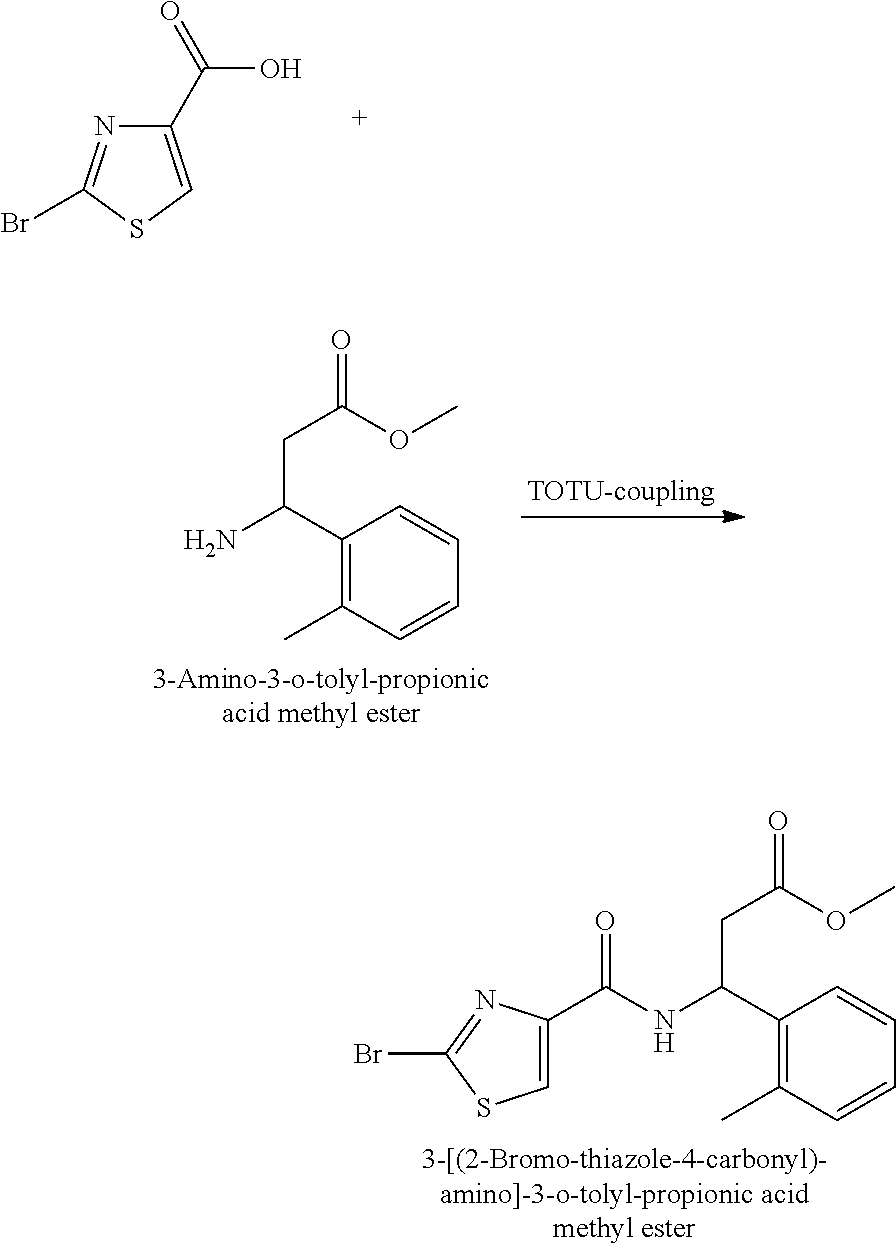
C1(C(=O)O)=CSC(Br)=N1.C1(C(N)CC(=O)OC)=C(C)C=CC=C1.C1(C(NC(=O)C2=CSC(Br)=N2)CC(=O)OC)=C(C)C=CC=C1
